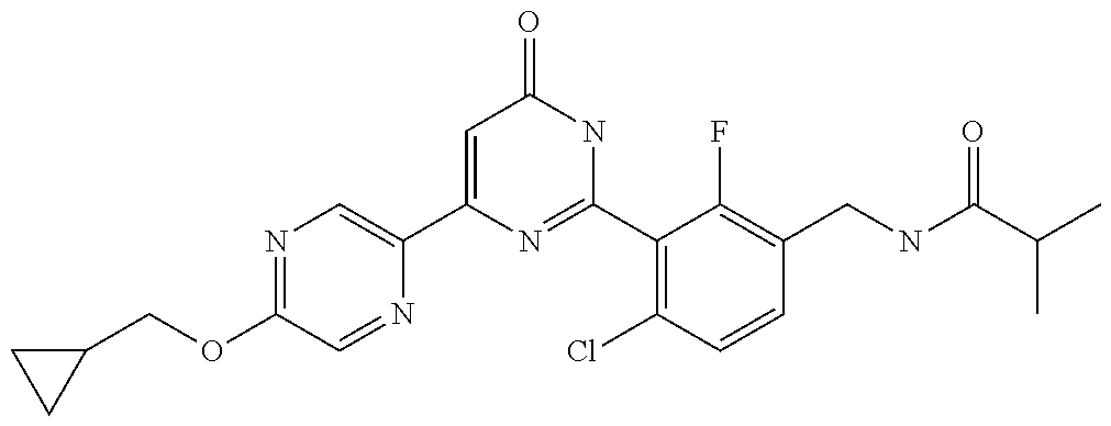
C1(C2=CN=C(OCC3CC3)C=N2)=CC(=O)NC(C2=C(Cl)C=CC(CNC(C(C)C)=O)=C2F)=N1
